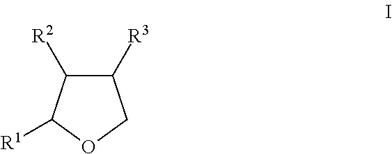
C1([R3])C([R2])C([R1])OC1
